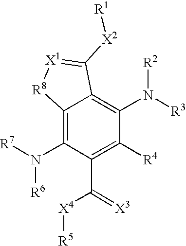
C12=C(N([R7])[R6])C(C([X4][R5])=[X3])=C([R4])C(N([R3])[R2])=C1C([X2][R1])=[X1][R8]2
